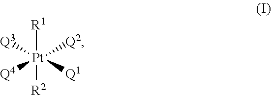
[R1][Pt]([R2])([Q3])([Q4])([Q2])[Q1]
